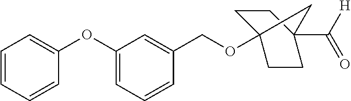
O(CC1=CC(OC2=CC=CC=C2)=CC=C1)C12CCC(C([H])=O)(CC1)C2
